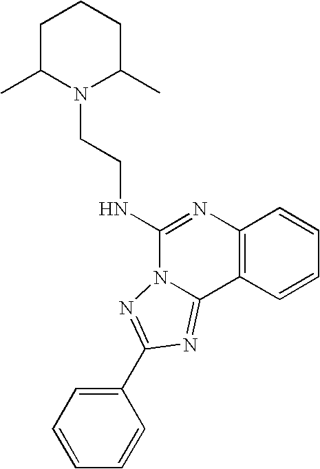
C1C(C)N(CCNC2=NC3=C(C4=NC(C5=CC=CC=C5)=NN24)C=CC=C3)C(C)CC1
